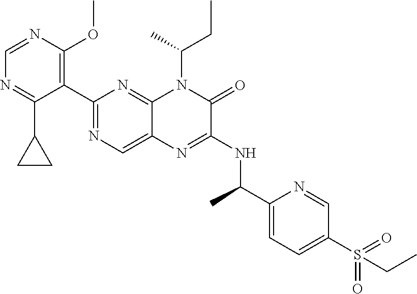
C1(C2=NC=C3C(=N2)N(C(C)CC)C(=O)C(NC(C2=CC=C(S(=O)(=O)CC)C=N2)C)=N3)=C(OC)N=CN=C1C1CC1
